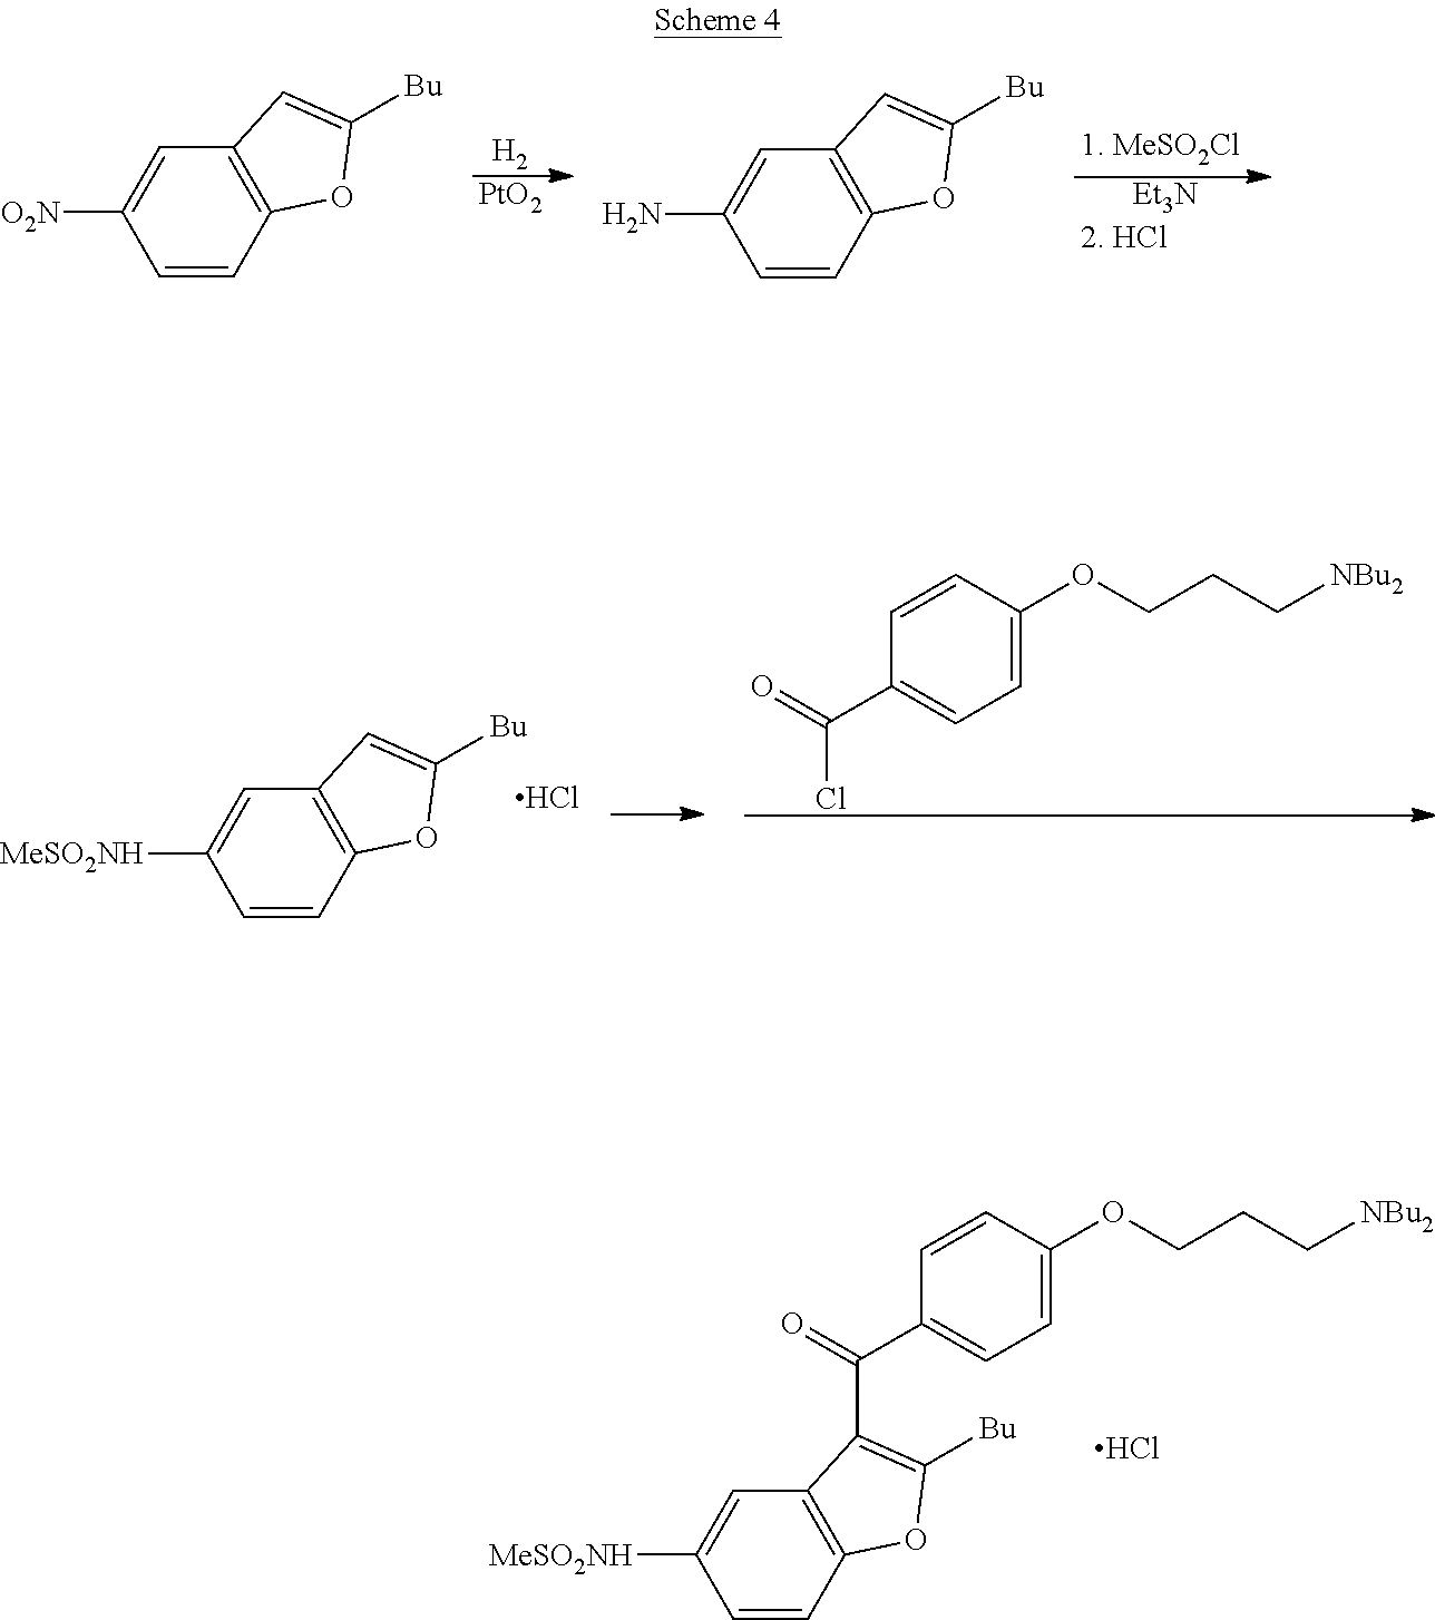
C1=CC2=C(C=C1[MeSO2NH])C(C(C1=CC=C(OCCC[NBu2])C=C1)=O)=C([Bu])O2.Cl.[H2].[PtO2].C1=CC2=C(C=C1[O2N])C=C([Bu])O2.C1=CC2=C(C=C1N)C=C([Bu])O2.[Et3N].C1=CC(OCCC[NBu2])=CC=C1C(=O)Cl.C1=CC2=C(C=C1[MeSO2NH])C=C([Bu])O2.Cl
